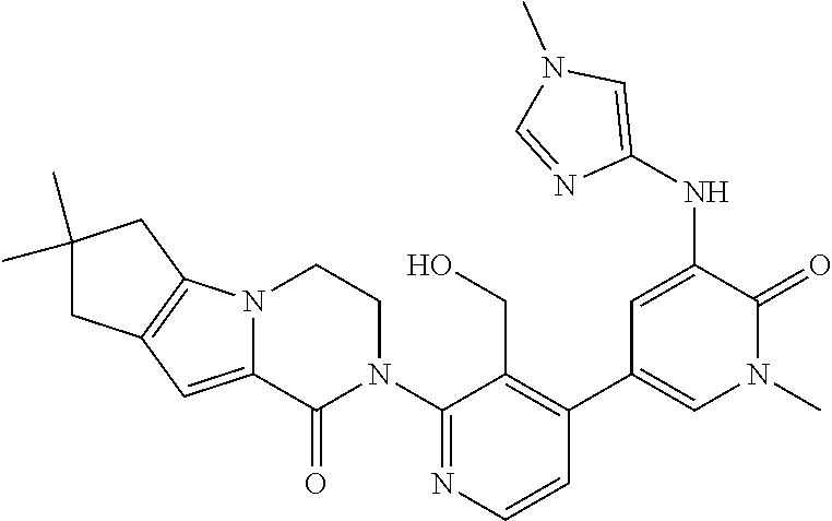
C1(N2CCN3C(=CC4=C3CC(C)(C)C4)C2=O)=NC=CC(C2=CN(C)C(=O)C(NC3=CN(C)C=N3)=C2)=C1CO
